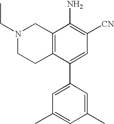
N1(CC)CCC2=C(C1)C(N)=C([CN])C=C2C1=CC(C)=CC(C)=C1
